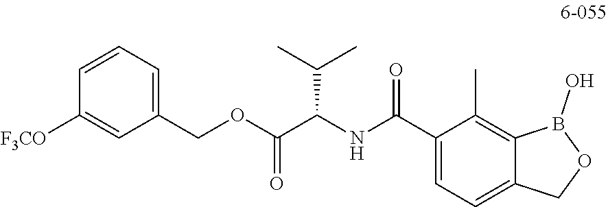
C1=CC=C(COC(C(NC(C2=CC=C3C(=C2C)B(O)OC3)=O)C(C)C)=O)C=C1[F3CO]
